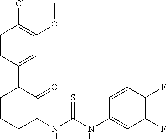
C1=CC(C2CCCC(NC(NC3=CC(F)=C(F)C(F)=C3)=S)C2=O)=CC(OC)=C1Cl
